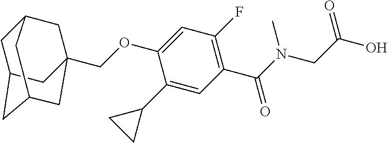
C1(C2CC2)=CC(C(N(CC(O)=O)C)=O)=C(F)C=C1OCC12CC3CC(CC(C1)C3)C2
